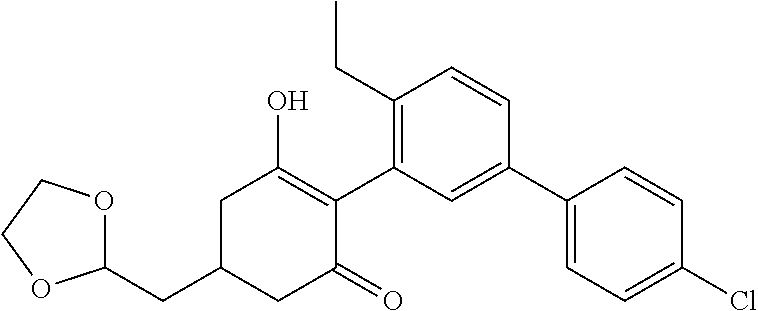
C1(CC2CC(=O)C(C3=C(CC)C=CC(C4=CC=C(Cl)C=C4)=C3)=C(O)C2)OCCO1
